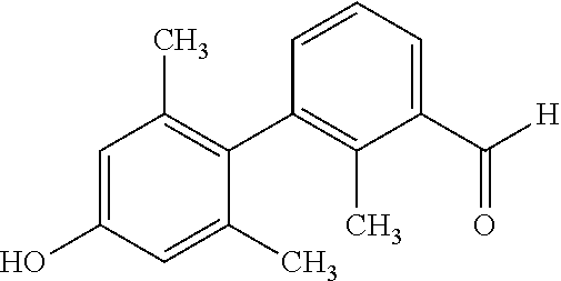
C1=C(O)C=C(C)C(C2=C(C)C(C(=O)[H])=CC=C2)=C1C
